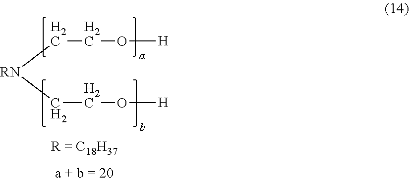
C(C[RN]CCO[H])O[H].[R = C18H37]
